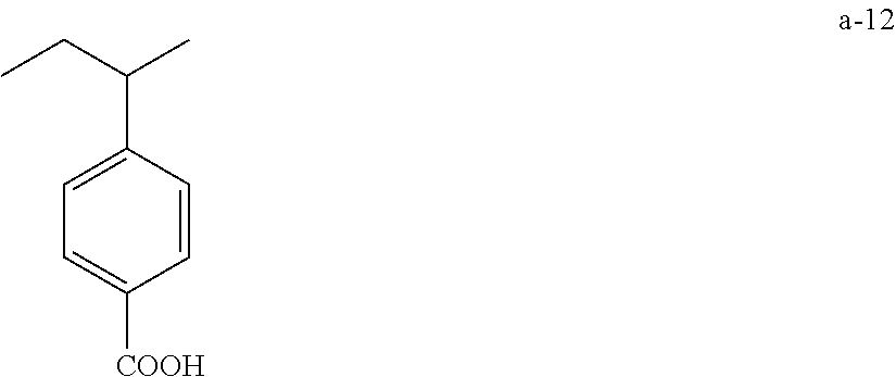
C1=C([COOH])C=CC(C(CC)C)=C1
